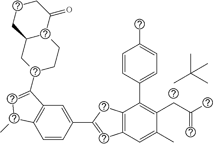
C1=CC(C2=CC3=C(C2)C(C2=CC=C(C)C=C2)=C(CC(C)=C)C(C)=C3)=CC2=C1C(C)C=C2C1CCC2C(C1)CCCC2=O.CC(C)(C)C
